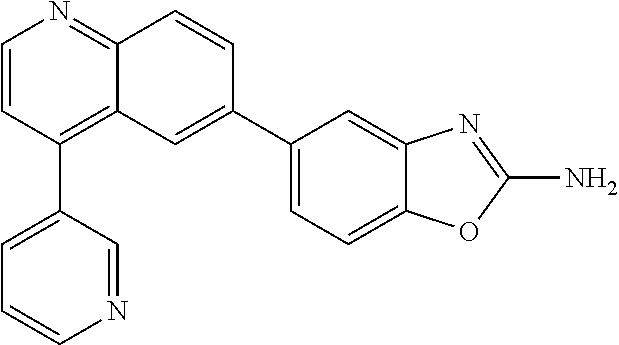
C1=CC(C2=CC=CN=C2)=C2C(=N1)C=CC(C1=CC=C3C(=C1)N=C(N)O3)=C2
